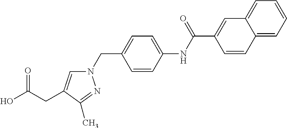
N1(CC2=CC=C(NC(C3=CC4=CC=CC=C4C=C3)=O)C=C2)C=C(CC(O)=O)C(C)=N1
